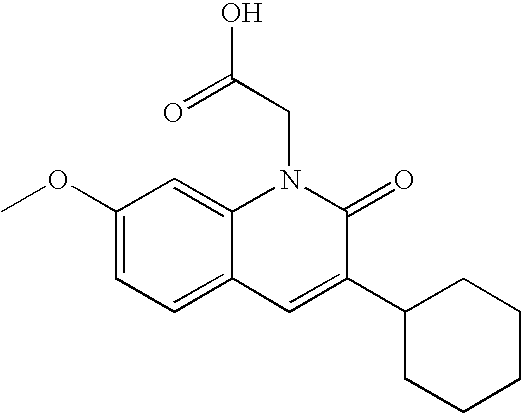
C1(OC)=CC=C2C(=C1)N(CC(O)=O)C(=O)C(C1CCCCC1)=C2
